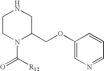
C1CN(C(=O)[R12])C(COC2=CN=CC=C2)CN1
